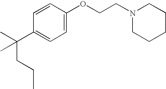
C1(C(C)(C)CCC)=CC=C(OCCN2CCCCC2)C=C1
